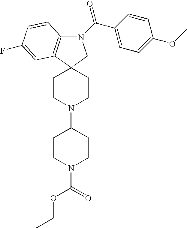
C12=C(C3(CN1C(C1=CC=C(OC)C=C1)=O)CCN(C1CCN(C(OCC)=O)CC1)CC3)C=C(F)C=C2
